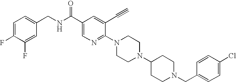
C1=C(F)C(F)=CC(CNC(C2=CN=C(N3CCN(C4CCN(CC5=CC=C(Cl)C=C5)CC4)CC3)C(C#C)=C2)=O)=C1
